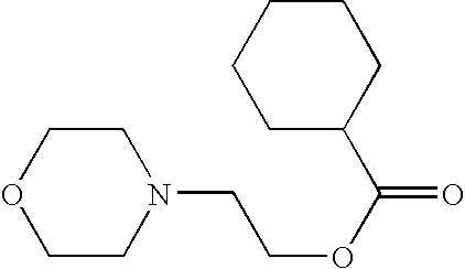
C1COCCN1CCOC(C1CCCCC1)=O
